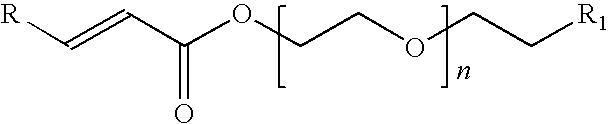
C(=CC(OCCOCC[R1])=O)[R]
